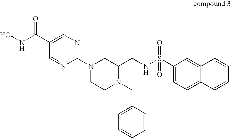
C12=CC(S(NCC3CN(C4=NC=C(C(NO)=O)C=N4)CCN3CC3=CC=CC=C3)(=O)=O)=CC=C1C=CC=C2
